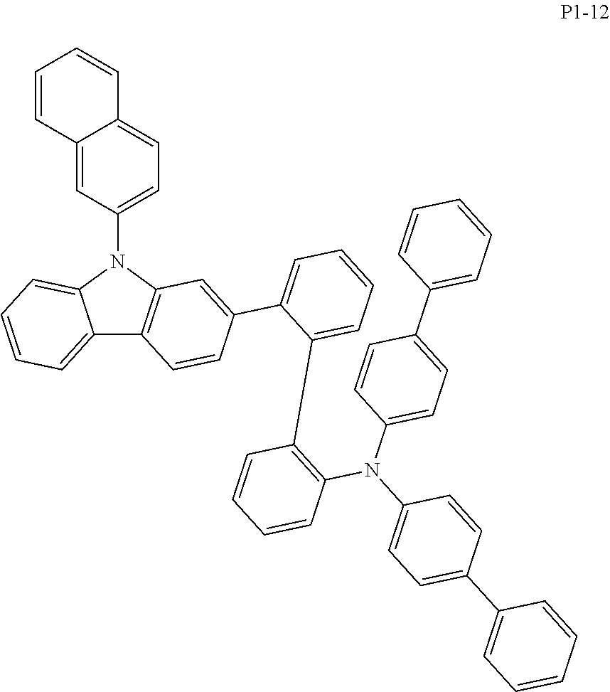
C12=CC=CC=C1N(C1=CC=C3C(=C1)C=CC=C3)C1=C2C=CC(C2=CC=CC=C2C2=C(N(C3=CC=C(C4=CC=CC=C4)C=C3)C3=CC=C(C4=CC=CC=C4)C=C3)C=CC=C2)=C1
